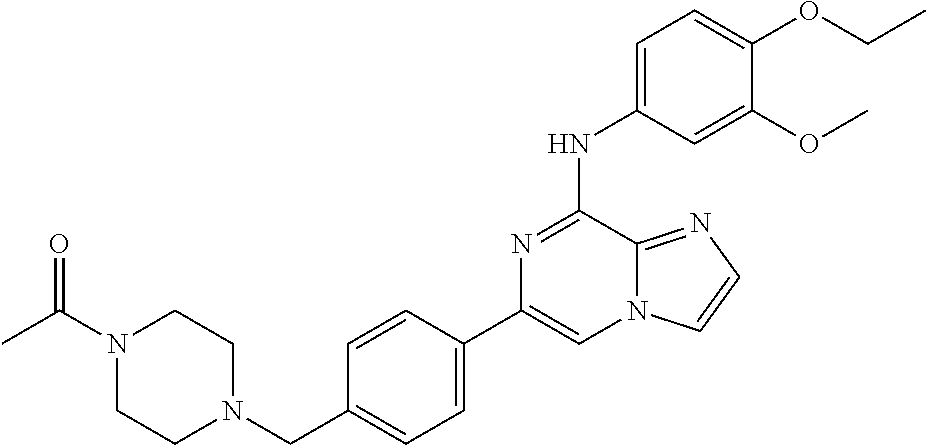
C1=CC(C2=CN3C(=NC=C3)C(NC3=CC=C(OCC)C(OC)=C3)=N2)=CC=C1CN1CCN(C(C)=O)CC1
